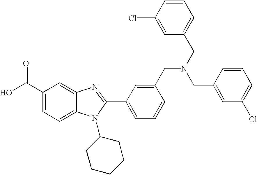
OC(C1=CC=C2C(=C1)N=C(C1=CC=CC(CN(CC3=CC=CC(Cl)=C3)CC3=CC(Cl)=CC=C3)=C1)N2C1CCCCC1)=O
